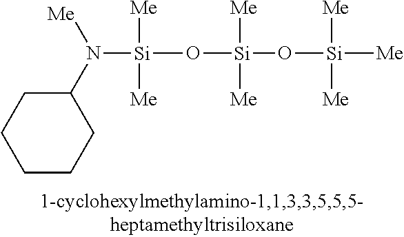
[Si](O[Si](O[Si]([Me])([Me])[Me])([Me])[Me])([Me])([Me])N(C1CCCCC1)[Me]
